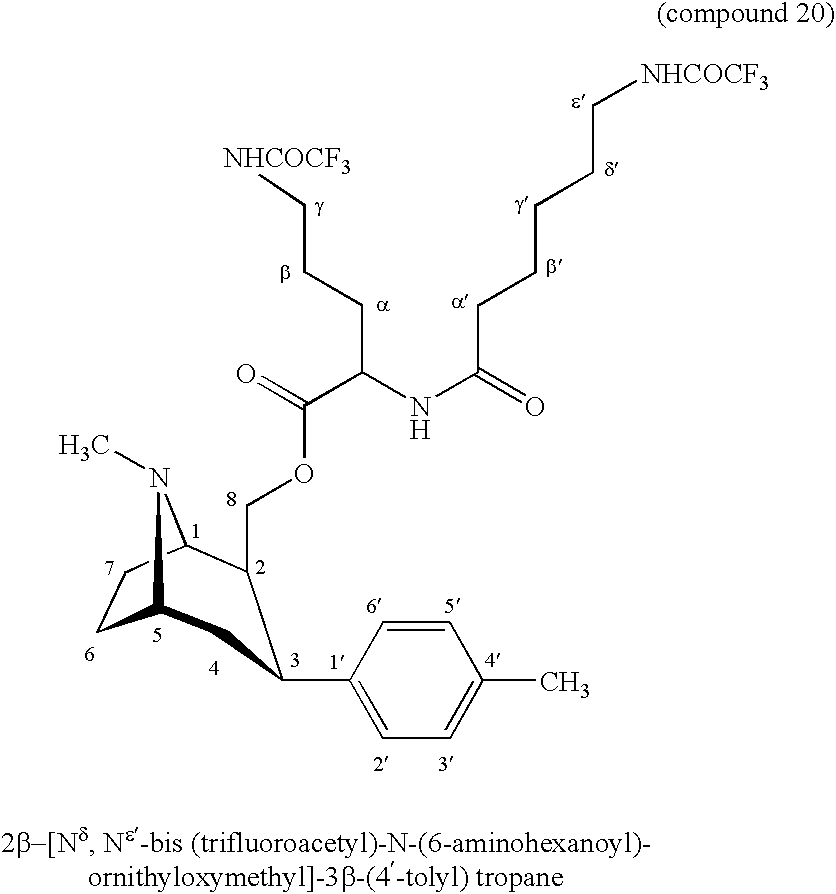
C(C(NC(CCCCC[NHCOCF3])=O)CCC[NHCOCF3])(=O)OCC1C2CCC(N2C)CC1C1=CC=C(C)C=C1
